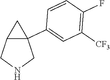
C1([CF3])=C(F)C=CC(C23C(CNC2)C3)=C1
